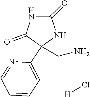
C(C1(C2=CC=CC=N2)C(=O)NC(=O)N1)N.Cl[H]
